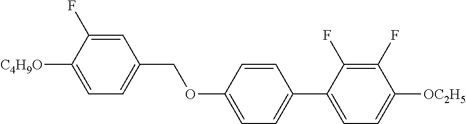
C1=C(F)C([C4H9O])=CC=C1COC1=CC=C(C2=CC=C([OC2H5])C(F)=C2F)C=C1
